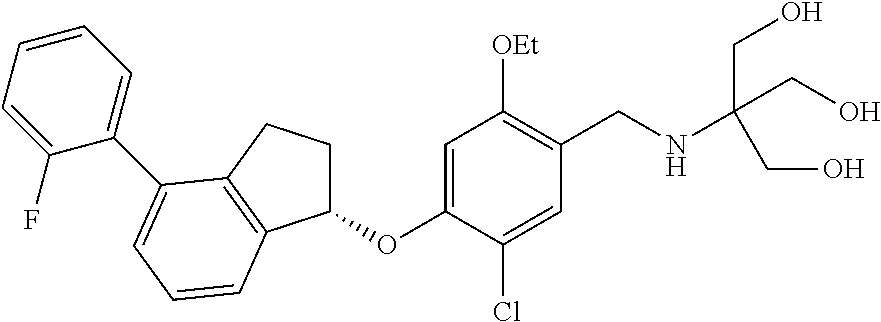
C1=C(OC2CCC3=C2C=CC=C3C2=CC=CC=C2F)C(Cl)=CC(CNC(CO)(CO)CO)=C1[OEt]
